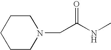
N1(CC(NC)=O)CCCCC1
